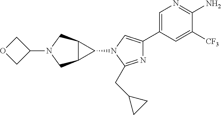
C1=C(C2=CN(C3C4C3CN(C3COC3)C4)C(CC3CC3)=N2)C=C([CF3])C(N)=N1
